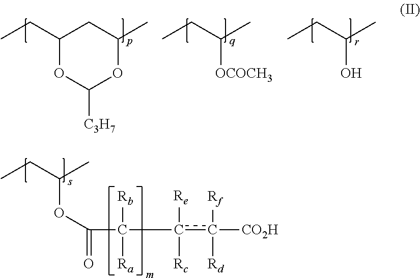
C1(CC)OC([C3H7])OC(C)C1.CCC(C)[OCOCH3].CCC(C)O.CCC(C)OC(=O)C([Rb])([Ra])c([Re])([Rc])c([Rf])([Rd])[CO2H]
